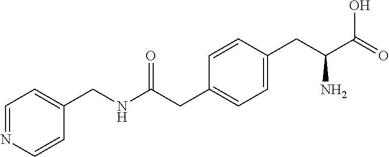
C1=NC=CC(CNC(CC2=CC=C(CC(C(=O)O)N)C=C2)=O)=C1
